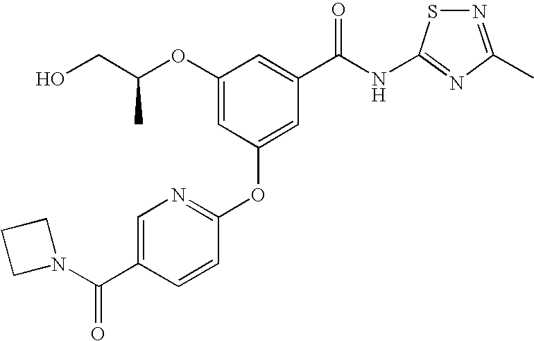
C1(OC(CO)C)=CC(OC2=NC=C(C(=O)N3CCC3)C=C2)=CC(C(NC2=NC(C)=NS2)=O)=C1
